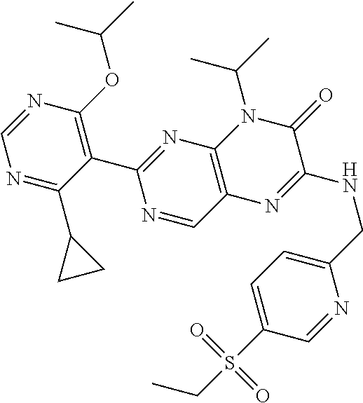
N1=C(C2CC2)C(C2=NC3=C(C=N2)N=C(NCC2=CC=C(S(CC)(=O)=O)C=N2)C(=O)N3C(C)C)=C(OC(C)C)N=C1
